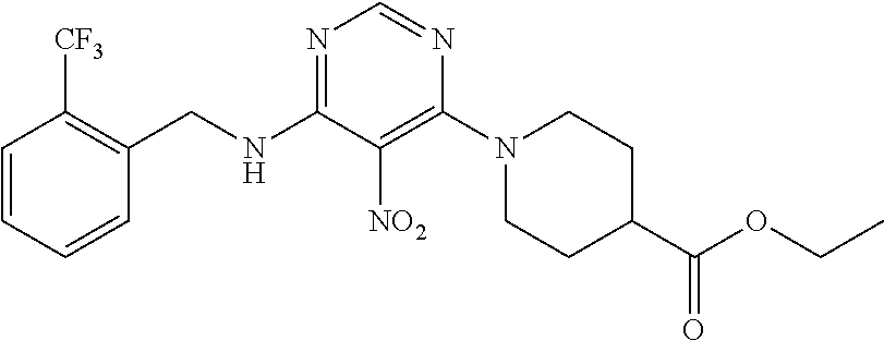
N1=C(NCC2=C([CF3])C=CC=C2)C([NO2])=C(N2CCC(C(OCC)=O)CC2)N=C1
